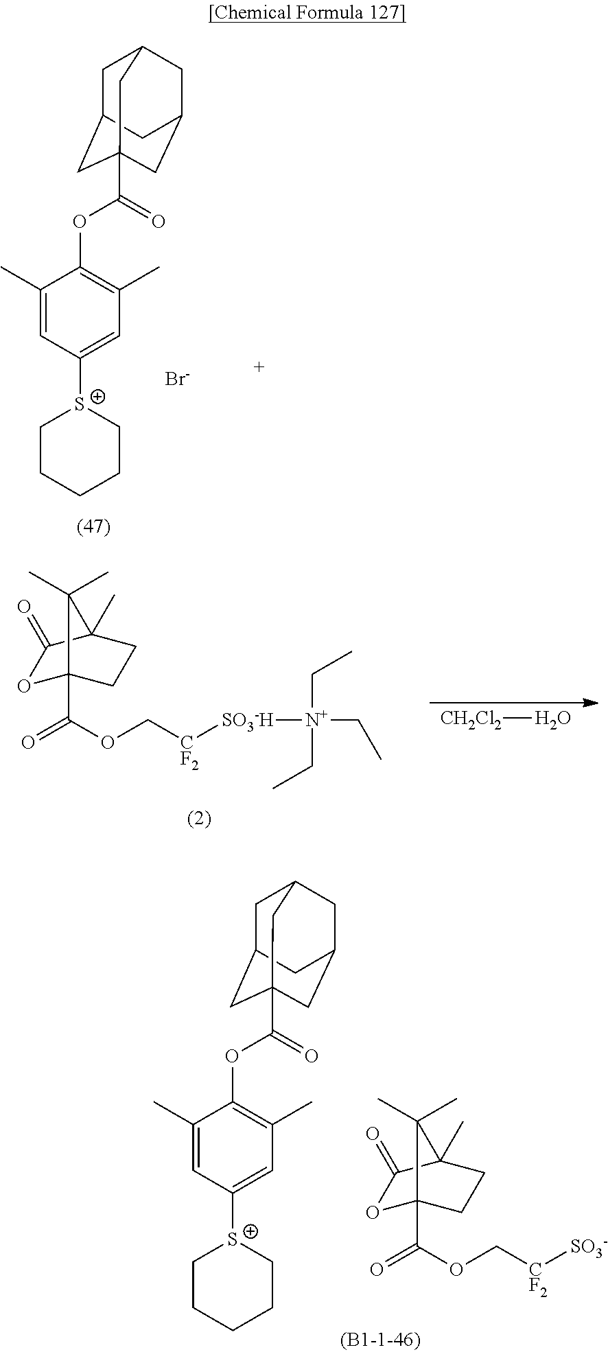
[CH2Cl2]O.O1C2(C(OC[CF2][SO3-H][N+](CC)(CC)CC)=O)CCC(C)(C1=O)C2(C)C.[Br-].C1C2CC3(C(=O)OC4=C(C)C=C([S+]5CCCCC5)C=C4C)CC(CC1C3)C2.O1C2(C(OC[CF2][SO3-])=O)CCC(C)(C1=O)C2(C)C.C1C2CC3(C(=O)OC4=C(C)C=C([S+]5CCCCC5)C=C4C)CC(CC1C3)C2
